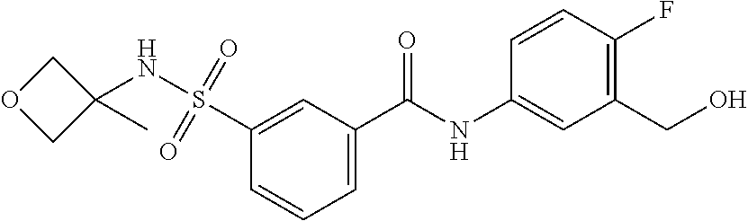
C1=C(C(NC2=CC(CO)=C(F)C=C2)=O)C=C(S(=O)(=O)NC2(C)COC2)C=C1
